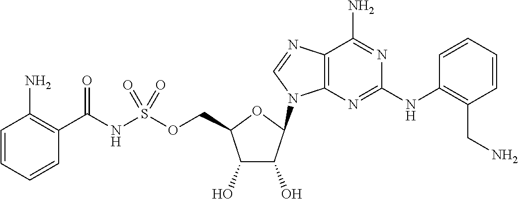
C1(O)C(O)C(N2C3=C(C(N)=NC(NC4=C(CN)C=CC=C4)=N3)N=C2)OC1COS(NC(C1=C(N)C=CC=C1)=O)(=O)=O
